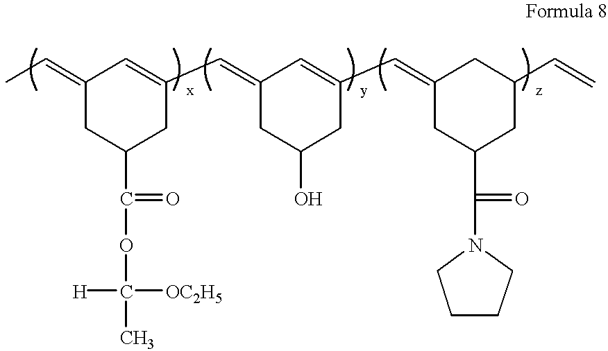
CC=C1CC(C(=O)OC([OC2H5])([H])C)CC(C=C2CC(O)CC(C=C3CC(C(=O)N4CCCC4)CC(C=C)C3)=C2)=C1
